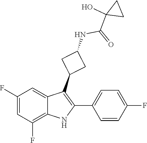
C1(C(=O)NC2CC(C3=C(C4=CC=C(F)C=C4)NC4=C(F)C=C(F)C=C43)C2)(O)CC1
